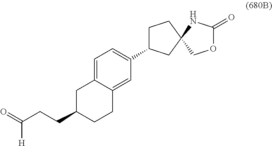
C1=C2C(=CC(C3CCC4(C3)COC(=O)N4)=C1)CCC(CCC(=O)[H])C2
